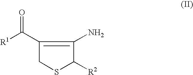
C1(C([R1])=O)=C(N)C([R2])SC1
